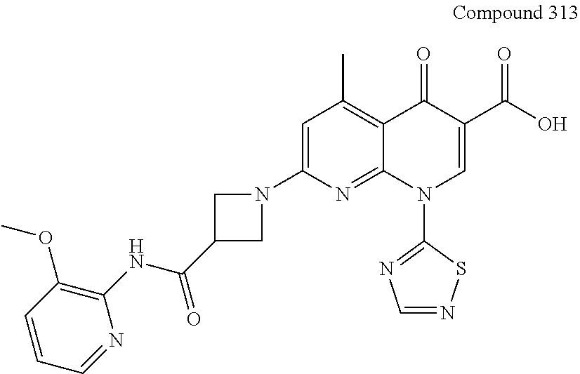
C1=CC=NC(NC(C2CN(C3=CC(C)=C4C(=N3)N(C3=NC=NS3)C=C(C(O)=O)C4=O)C2)=O)=C1OC
